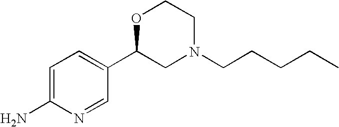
C1=C(N)N=CC(C2CN(CCCCC)CCO2)=C1
